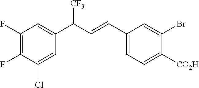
[CO2H]C1=CC=C(C=CC(C2=CC(F)=C(F)C(Cl)=C2)[CF3])C=C1Br
